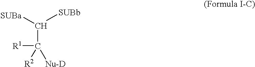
C(C([R1])([R2])[Nu-D])([SUBb])[SUBa]
